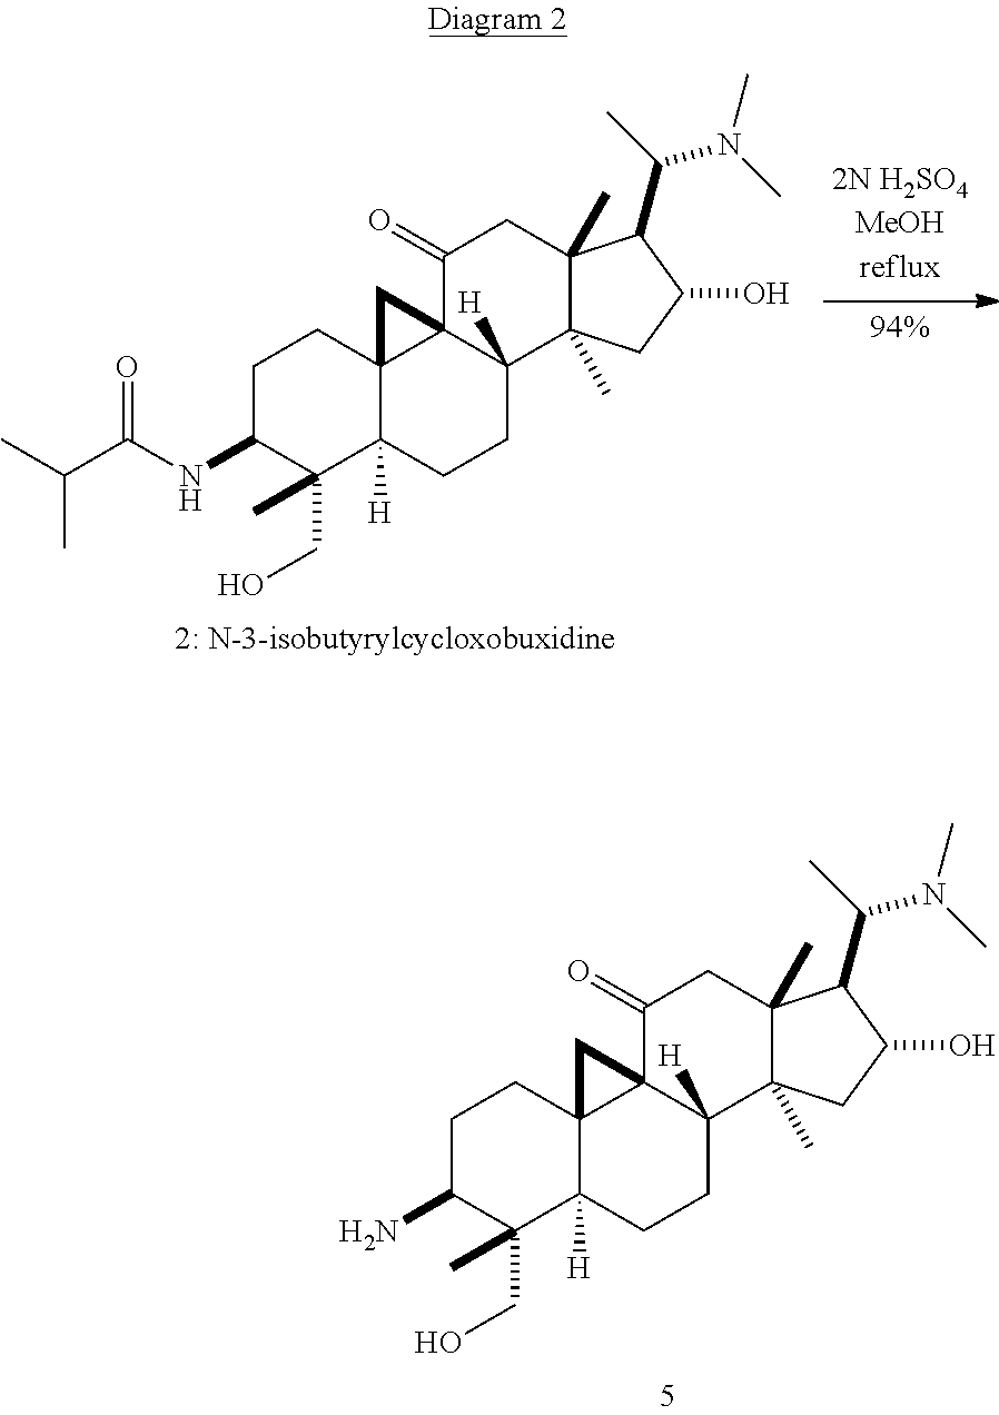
C1C(NC(C(C)C)=O)C(CO)(C)C2([H])C3(C1)C1(C([H])(CC2)C2(C)C(C)(CC1=O)C(C(C)N(C)C)C(O)C2)C3.C1C(N)C(CO)(C)C2([H])C3(C1)C1(C([H])(CC2)C2(C)C(C)(CC1=O)C(C(C)N(C)C)C(O)C2)C3
